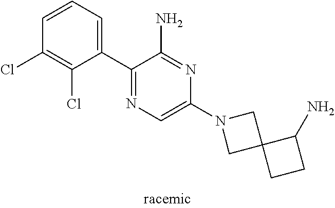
ClC1=C(Cl)C(C2=NC=C(N3CC4(C3)CCC4N)N=C2N)=CC=C1
